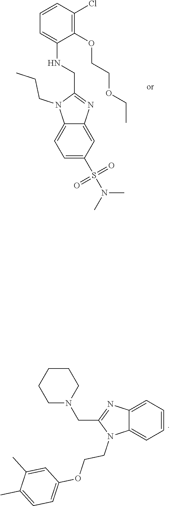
C1(S(N(C)C)(=O)=O)=CC=C2C(=C1)N=C(CNC1=CC=CC(Cl)=C1OCCOCC)N2CCC.C1=CC=C2C(=C1)N=C(CN1CCCCC1)N2CCOC1=CC=C(C)C(C)=C1
